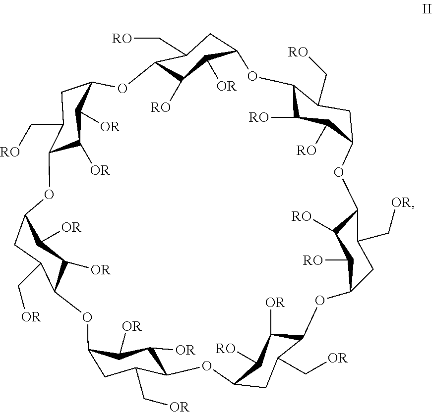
C12C([RO])C([RO])C(CC1C[RO])OC1C([RO])C([RO])C(CC1C[OR])OC1C([OR])C([RO])C(CC1C[OR])OC1C([OR])C([OR])C(CC1C[OR])OC1C([OR])C([OR])C(CC1C[OR])OC1C([OR])C([OR])C(CC1C[RO])OC1C([RO])C([OR])C(O2)CC1C[RO]
